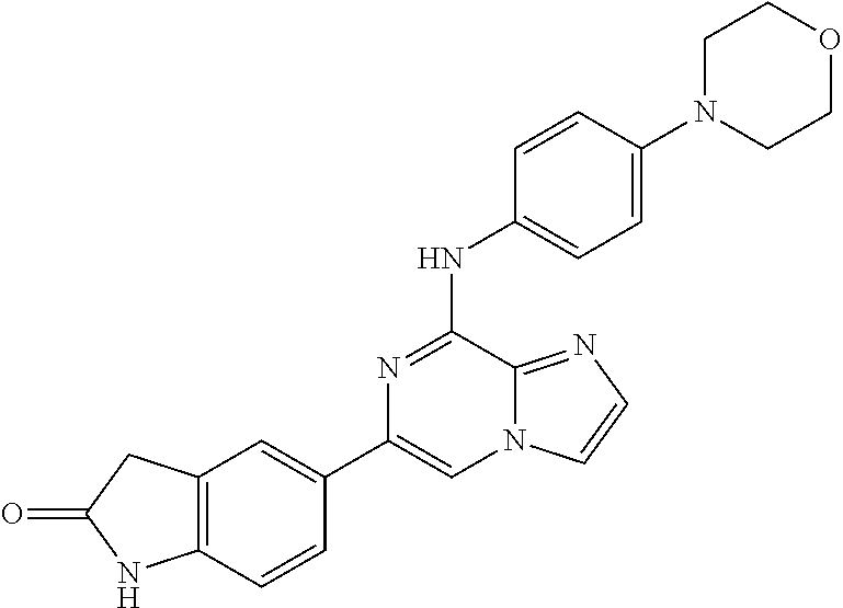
C1(C2=CC3=C(C=C2)NC(=O)C3)=CN2C(=NC=C2)C(NC2=CC=C(N3CCOCC3)C=C2)=N1
